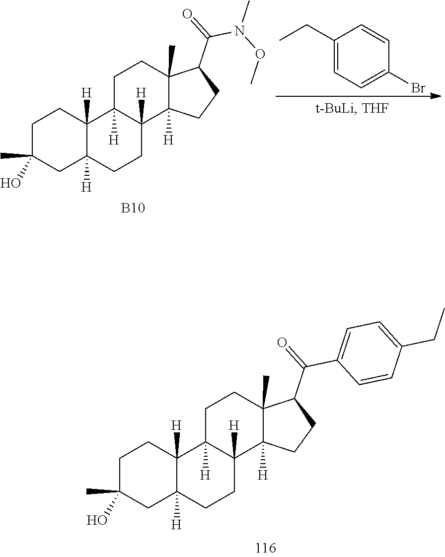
C1(CC)=CC=C(Br)C=C1.[B10].C1C(C)(O)CC2([H])C([H])(C1)C1([H])C([H])(CC2)C2([H])C(C)(CC1)C(C(=O)N(OC)C)CC2.C1C(C)(O)CC2([H])C([H])(C1)C1([H])C([H])(CC2)C2([H])C(C)(CC1)C(C(=O)C1=CC=C(CC)C=C1)CC2
